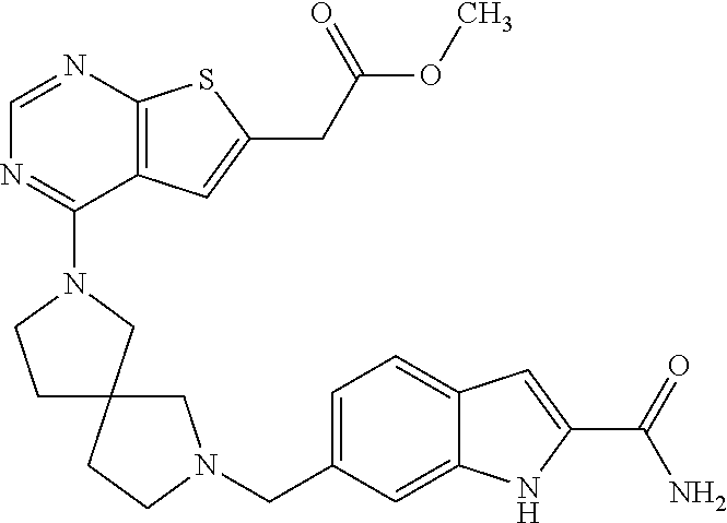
N1(C2=NC=NC3=C2C=C(CC(OC)=O)S3)CC2(CC1)CN(CC1=CC=C3C(=C1)NC(C(N)=O)=C3)CC2
